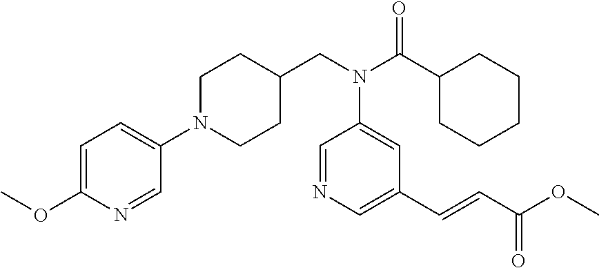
N1(C2=CC=C(OC)N=C2)CCC(CN(C(C2CCCCC2)=O)C2=CC(C=CC(OC)=O)=CN=C2)CC1
